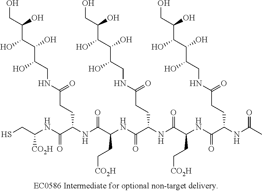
CC(NC(C(NC(C(NC(C(NC(C(=O)NC(CCC(NCC(C(C(O)C(CO)O)O)O)=O)C(NC([CO2H])CS)=O)CC[CO2H])=O)CCC(NCC(C(C(O)C(CO)O)O)O)=O)=O)CC[CO2H])=O)CCC(NCC(C(C(O)C(CO)O)O)O)=O)=O
